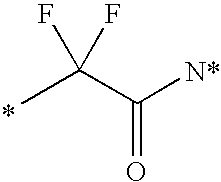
C([N*])(C(C)(F)F)=O
